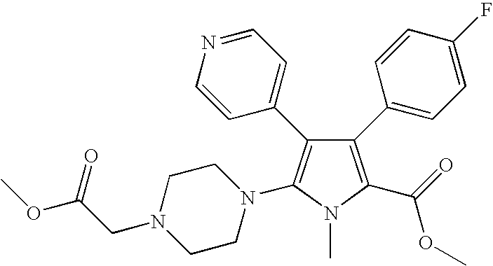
C1(C2=CC=C(F)C=C2)=C(C(=O)OC)N(C)C(N2CCN(CC(OC)=O)CC2)=C1C1=CC=NC=C1
